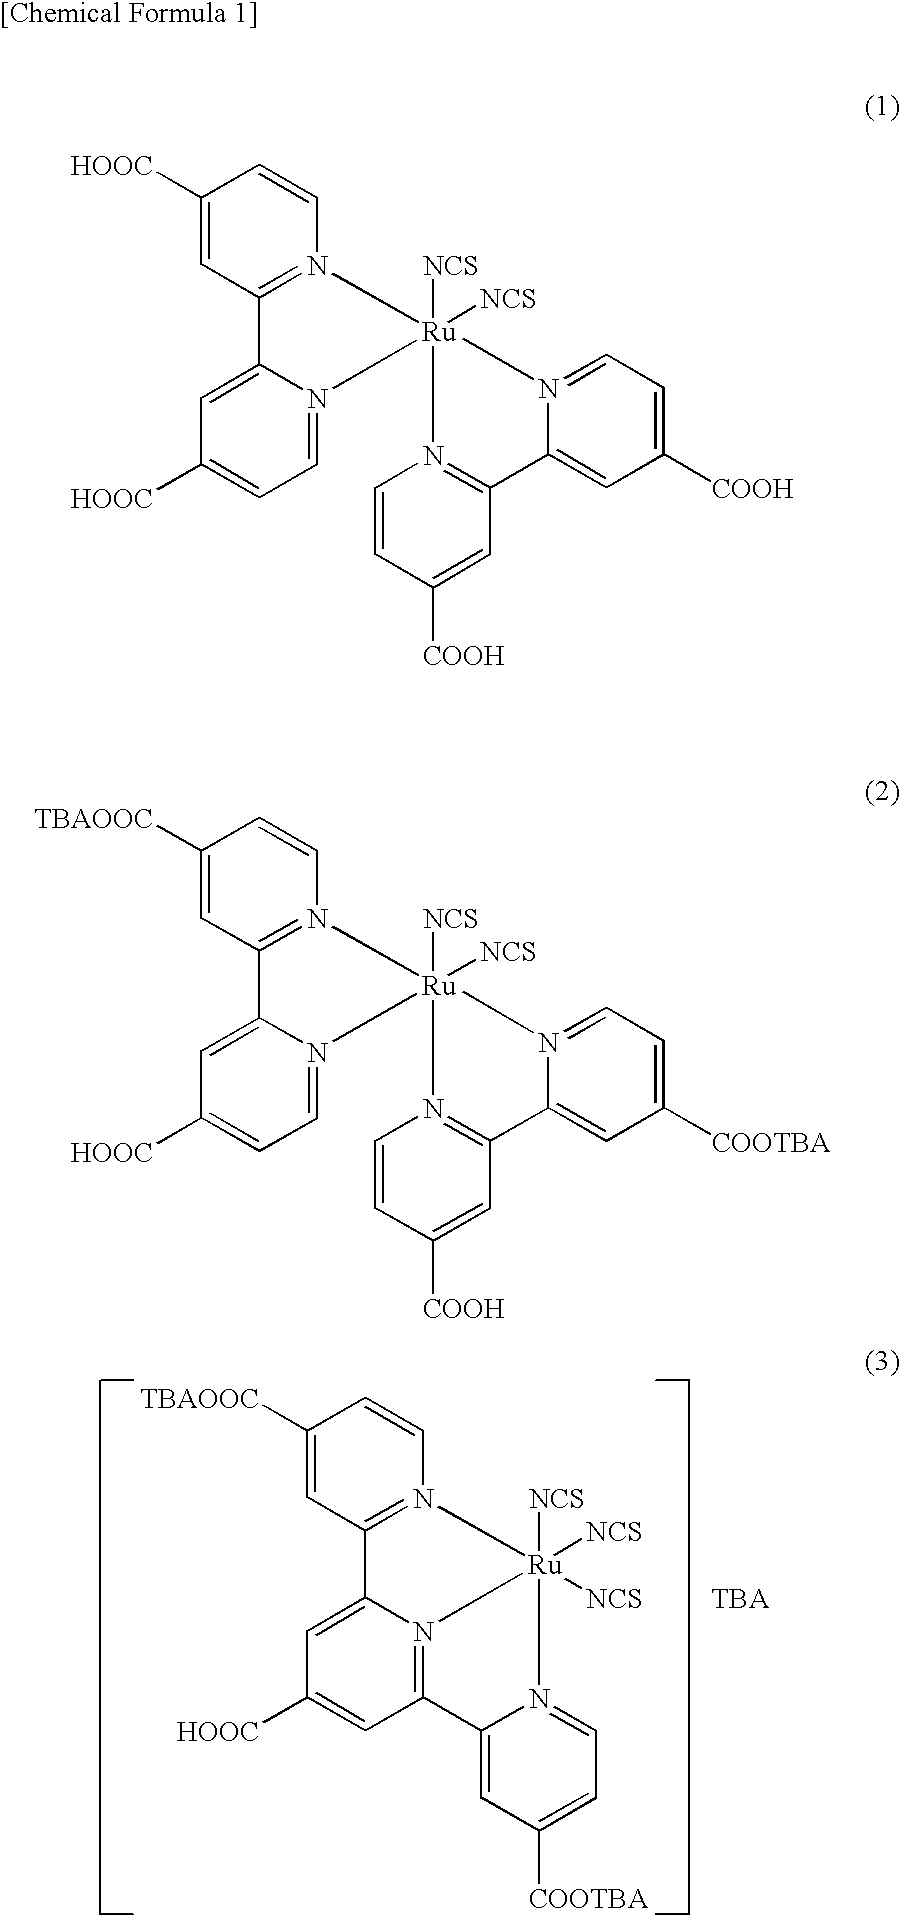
C1([TBAOOC])=CC2=N(C=C1)[Ru]1([NCS])([NCS])([NCS])N3=C(C=C([HOOC])C=C23)C2=CC([COOTBA])=CC=N12.[TBA].C1([HOOC])=CC2=N(C=C1)[Ru]1([NCS])([NCS])(N3=CC=C([HOOC])C=C23)N2=C(C=C([COOH])C=C2)C2=CC([COOH])=CC=N12.C1([TBAOOC])=CC2=N(C=C1)[Ru]1([NCS])([NCS])(N3=CC=C([HOOC])C=C23)N2=C(C=C([COOH])C=C2)C2=CC([COOTBA])=CC=N12
